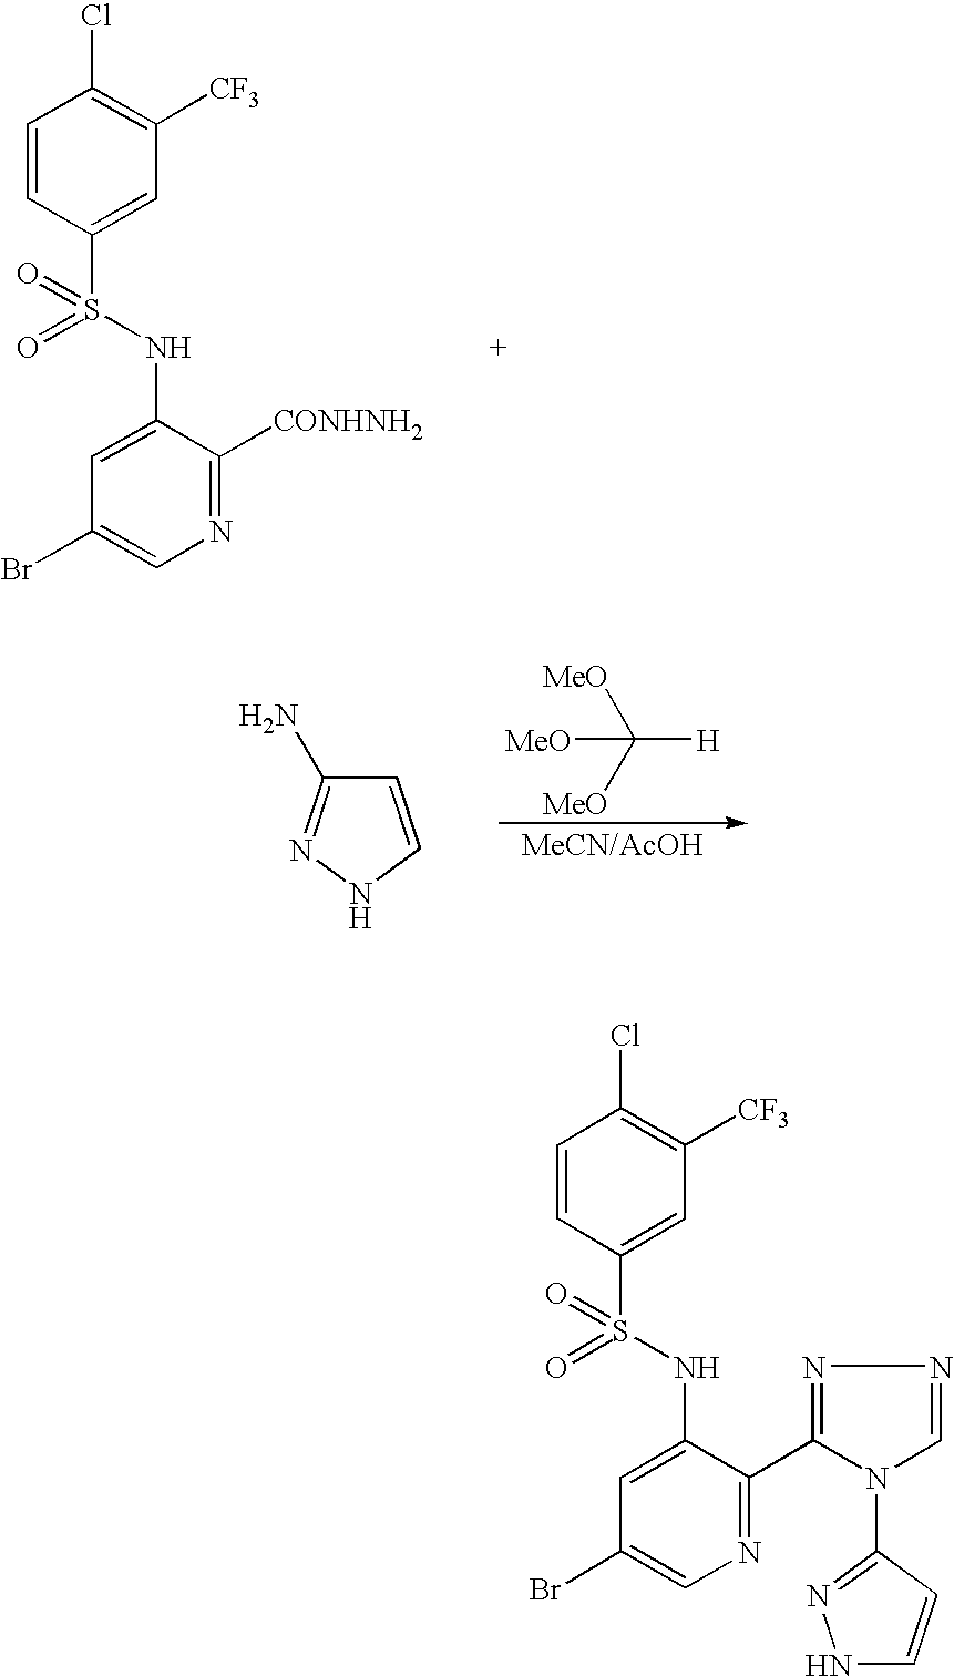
C1=CC(S(NC2=CC(Br)=CN=C2[CONHNH2])(=O)=O)=CC([CF3])=C1Cl.C([H])([MeO])([MeO])[MeO].N1C=CC(N)=N1.C1=CC(S(NC2=CC(Br)=CN=C2C2=NN=CN2C2=NNC=C2)(=O)=O)=CC([CF3])=C1Cl
